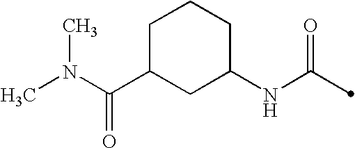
C1(NC(=O)C)CCCC(C(N(C)C)=O)C1
